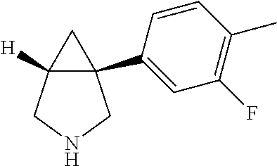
C1(F)=C(C)C=CC(C23CC2([H])CNC3)=C1
